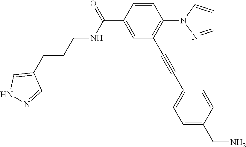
C1=CC(C(=O)NCCCC2=CNN=C2)=CC(C#CC2=CC=C(CN)C=C2)=C1N1N=CC=C1
